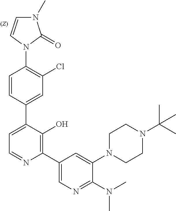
C1=C(C2=CC(Cl)=C(N3C(=O)N(C)C=C3)C=C2)C(O)=C(C2=CN=C(N(C)C)C(N3CCN(C(C)(C)C)CC3)=C2)N=C1
